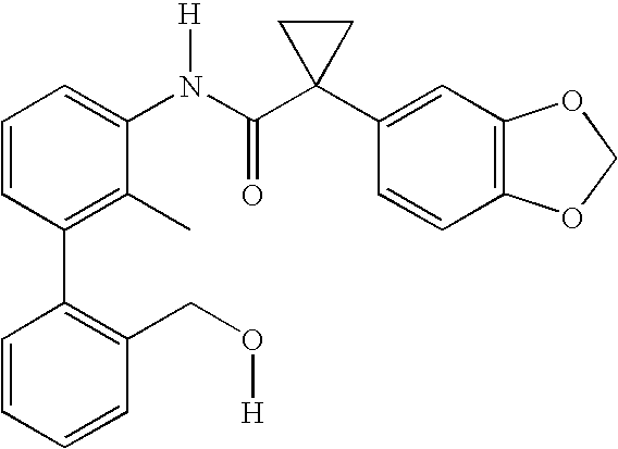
C1=CC(C2=C(CO[H])C=CC=C2)=C(C)C(N(C(C2(C3=CC4=C(C=C3)OCO4)CC2)=O)[H])=C1
